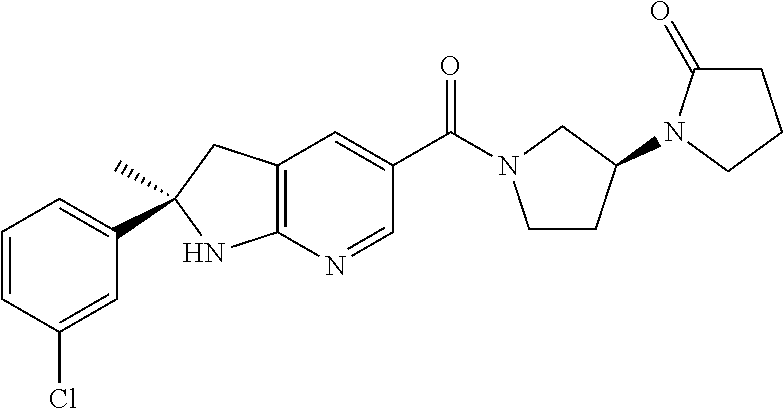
C12=C(C=C(C(=O)N3CCC(N4C(=O)CCC4)C3)C=N1)CC(C)(C1=CC=CC(Cl)=C1)N2
